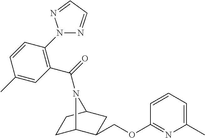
C1C2C(COC3=NC(C)=CC=C3)CC(C1)N2C(=O)C1=C(N2N=CC=N2)C=CC(C)=C1
